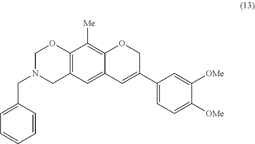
C(N1CC2=C(OC1)C([Me])=C1C(=C2)C=C(C2=CC=C([OMe])C([OMe])=C2)CO1)C1=CC=CC=C1
